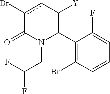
C1(C2=C([Y])cc(Br)C(=O)N2CC(F)F)=C(Br)C=CC=C1F
